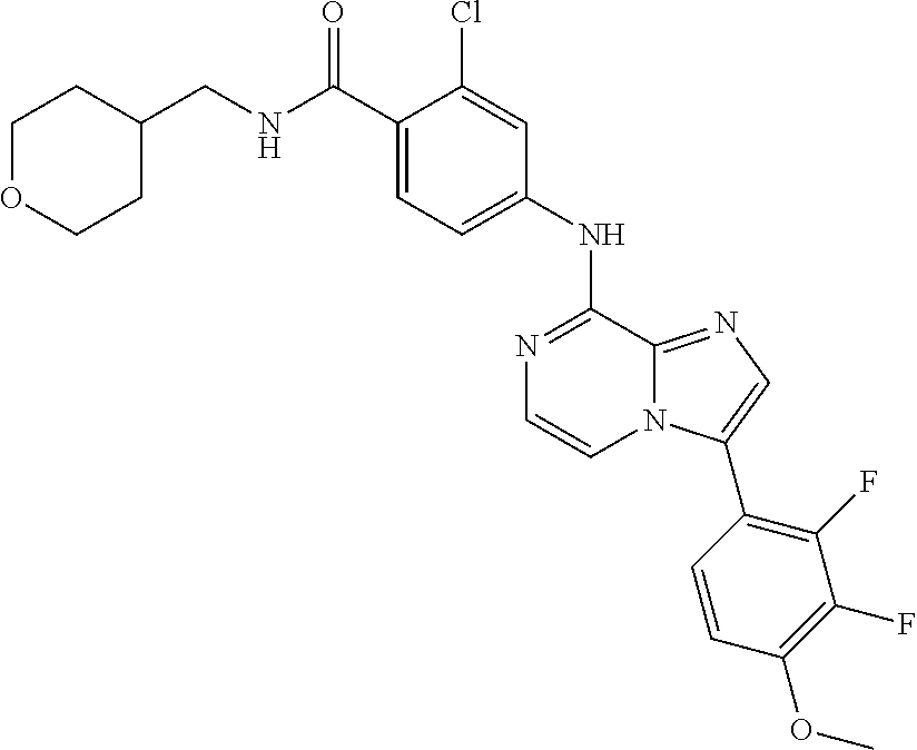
C1(NC2=NC=CN3C2=NC=C3C2=C(F)C(F)=C(OC)C=C2)=CC=C(C(=O)NCC2CCOCC2)C(Cl)=C1
